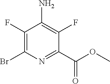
C1(F)=C(Br)N=C(C(OC)=O)C(F)=C1N
